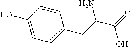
C1=CC(O)=CC=C1CC(C(=O)O)N
